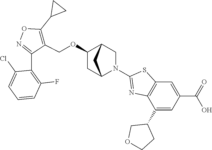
C1(OCC2=C(C3CC3)ON=C2C2=C(F)C=CC=C2Cl)CC2N(C3=NC4=C(S3)C=C(C(=O)O)C=C4C3COCC3)CC1C2
